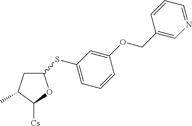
C1C(C)C([Cs])OC1SC1=CC=CC(OCC2=CN=CC=C2)=C1
